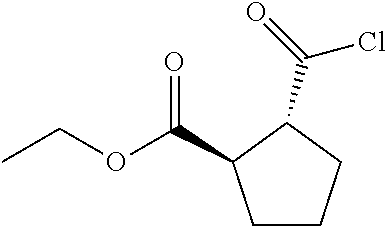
CCOC(=O)C1CCCC1C(=O)Cl
